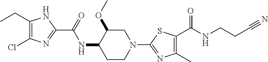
C1(CC)=C(Cl)N=C(C(=O)NC2CCN(C3=NC(C)=C(C(NCCC#N)=O)S3)CC2OC)N1
